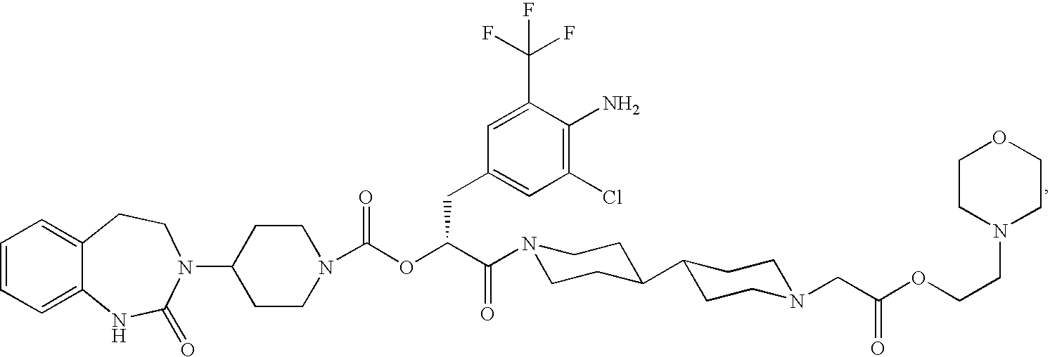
C1=CC=C2C(=C1)CCN(C1CCN(C(OC(C(=O)N3CCC(C4CCN(CC(OCCN5CCOCC5)=O)CC4)CC3)CC3=CC(Cl)=C(N)C(C(F)(F)F)=C3)=O)CC1)C(=O)N2
